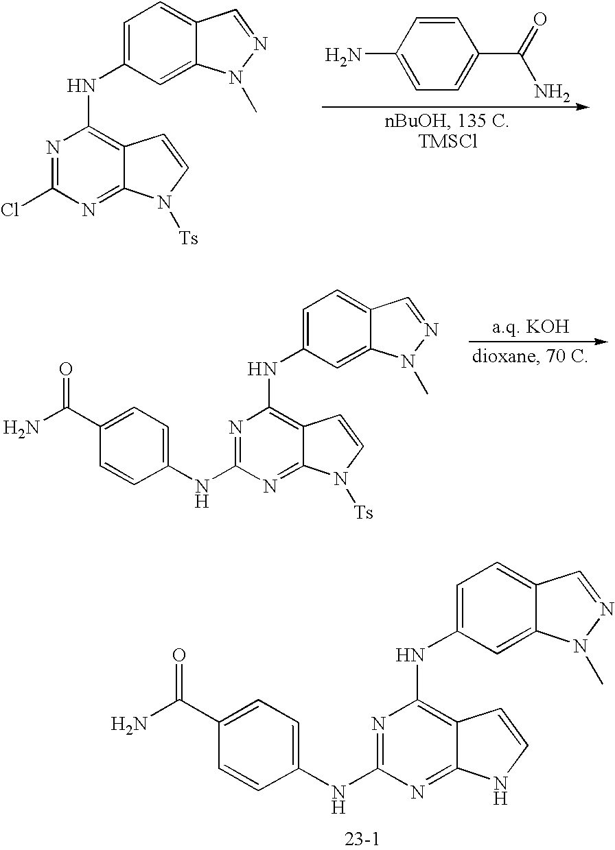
N1=C(NC2=CC=C(C(N)=O)C=C2)N=C2C(=C1NC1=CC=C3C(=C1)N(C)N=C3)C=CN2.NC1=CC=C(C(=O)N)C=C1.N1=C(Cl)N=C2C(=C1NC1=CC=C3C(=C1)N(C)N=C3)C=CN2[Ts].N1=C(NC2=CC=C(C(N)=O)C=C2)N=C2C(=C1NC1=CC=C3C(=C1)N(C)N=C3)C=CN2[Ts]
